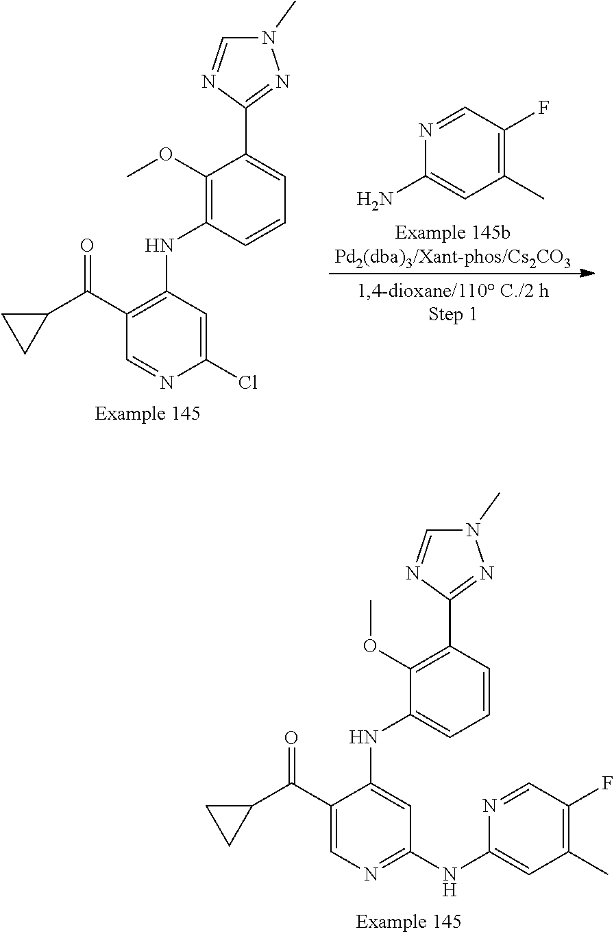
C1(OC)=C(NC2=C(C(C3CC3)=O)C=NC(Cl)=C2)C=CC=C1C1=NN(C)C=N1.N1=CC(F)=C(C)C=C1N.C1(OC)=C(C2=NN(C)C=N2)C=CC=C1NC1=CC(NC2=CC(C)=C(F)C=N2)=NC=C1C(C1CC1)=O
